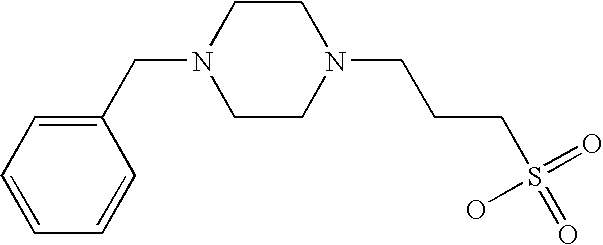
C1=CC=C(CN2CCN(CCCS(=O)(=O)O)CC2)C=C1
